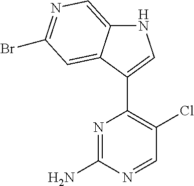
N1=C(N)N=CC(Cl)=C1C1=CNC2=CN=C(Br)C=C12
